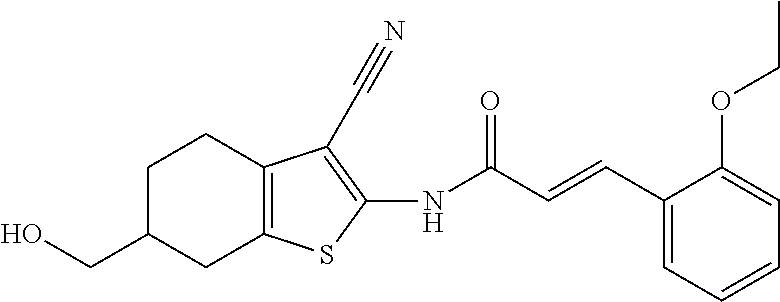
C1C(CO)CC2=C(C1)C(C#N)=C(NC(C=CC1=CC=CC=C1OCC)=O)S2
